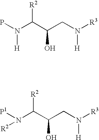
PN(C(C(CN([R3])[H])O)[R2])[H].[P1]N(C(C(CN([R3])[H])O)[R2])[R2]
